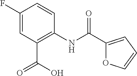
C1(F)=CC(C(O)=O)=C(NC(C2=CC=CO2)=O)C=C1
